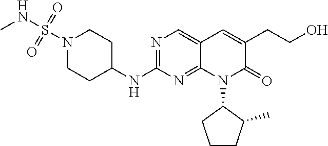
N1(S(NC)(=O)=O)CCC(NC2=NC=C3C(=N2)N(C2CCCC2C)C(=O)C(CCO)=C3)CC1
